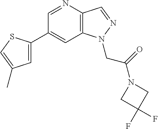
C1(C2=CC(C)=CS2)=CC2=C(C=NN2CC(=O)N2CC(F)(F)C2)N=C1
